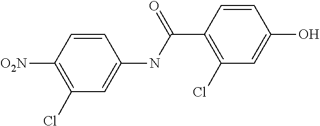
C1(Cl)=C([O2N])C=CC(NC(C2=C(Cl)C=C(O)C=C2)=O)=C1
